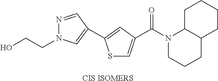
[CIS ISOMERS].S1C=C(C(N2CCCC3C2CCCC3)=O)C=C1C1=CN(CCO)N=C1
